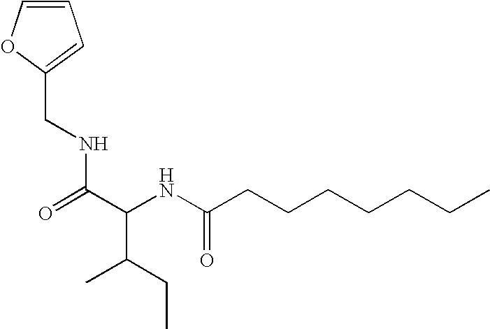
C1=COC(CNC(C(NC(CCCCCCC)=O)C(CC)C)=O)=C1
